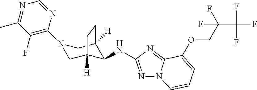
N1(C2=C(F)C(C)=NC=N2)CC2([H])C(NC3=NN4C(=N3)C(OCC(C(F)(F)F)(F)F)=CC=C4)C([H])(C1)CC2
